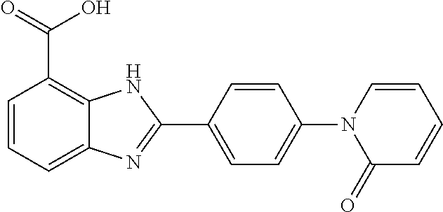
C1=C(C2=NC3=CC=CC(C(=O)O)=C3N2)C=CC(N2C(=O)C=CC=C2)=C1
